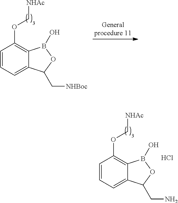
C1=CC=C2C(=C1OC[NHAc])B(O)OC2C[NHBoc].C1=CC=C2C(=C1OC[NHAc])B(O)OC2CN.Cl
